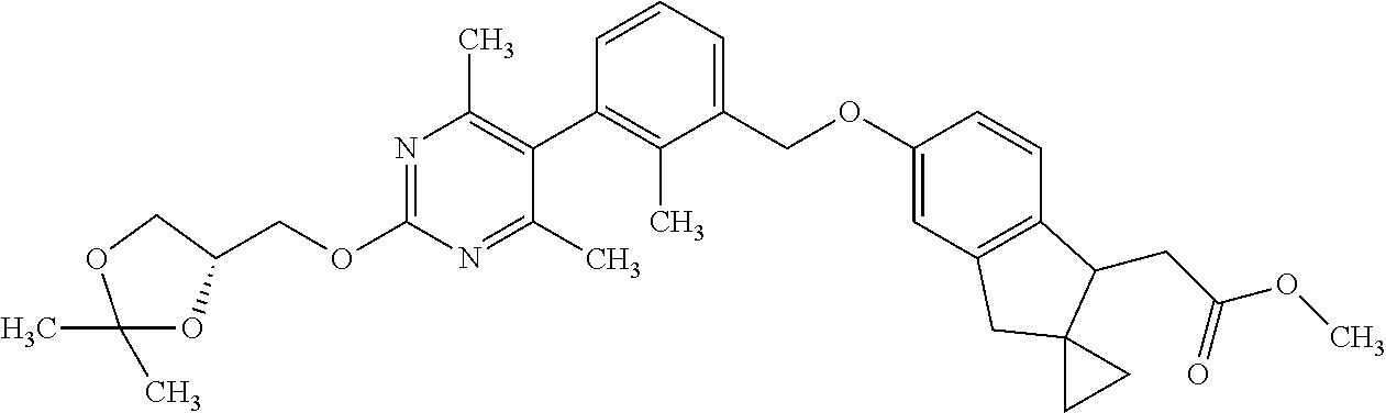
N1=C(OCC2OC(C)(C)OC2)N=C(C)C(C2=C(C)C(COC3=CC4=C(C=C3)C(CC(OC)=O)C3(C4)CC3)=CC=C2)=C1C
